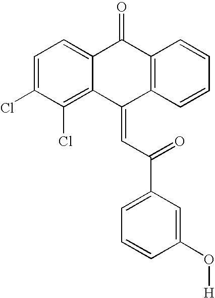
C12=CC=C(Cl)C(Cl)=C1C(=CC(=O)C1=CC=CC(O[H])=C1)C1=C(C2=O)C=CC=C1
